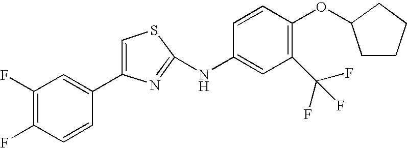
C1(C2=CC(F)=C(F)C=C2)=CSC(NC2=CC(C(F)(F)F)=C(OC3CCCC3)C=C2)=N1
